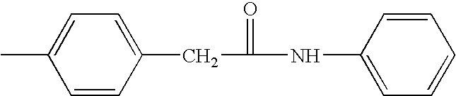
C1(CC(NC2=CC=CC=C2)=O)=CC=C(C)C=C1
